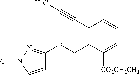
C1(C#CC)=C(COC2=NN([G])C=C2)C([CO2CH2CH3])=CC=C1
